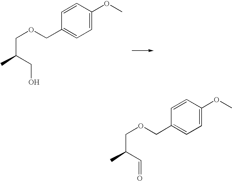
C(C)(COCC1=CC=C(OC)C=C1)CO.C(C)(COCC1=CC=C(OC)C=C1)C=O
